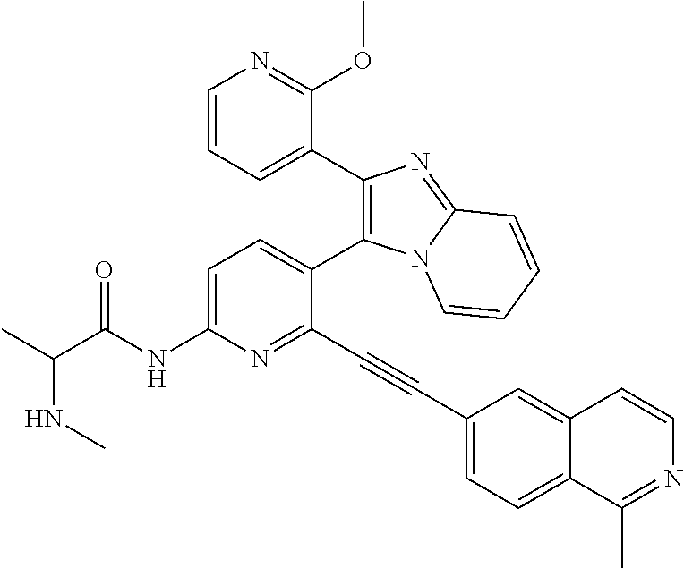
C1=C(NC(C(C)NC)=O)N=C(C#CC2=CC=C3C(=C2)C=CN=C3C)C(C2=C(C3=CC=CN=C3OC)N=C3N2C=CC=C3)=C1
